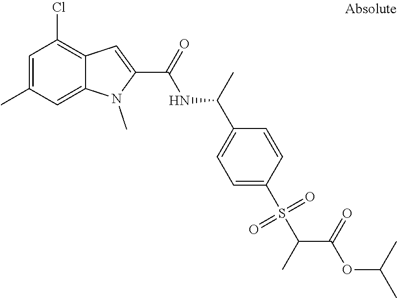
C12=CC(C)=CC(Cl)=C1C=C(C(=O)NC(C1=CC=C(S(C(C(OC(C)C)=O)C)(=O)=O)C=C1)C)N2C
